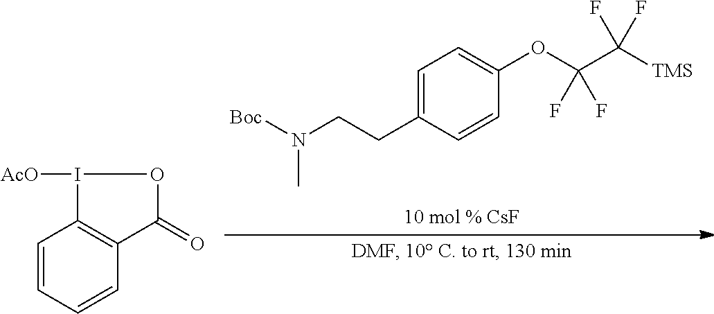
[Boc]N(CCC1=CC=C(OC(C([TMS])(F)F)(F)F)C=C1)C.C1=CC=CC2=C1I([AcO])OC2=O
